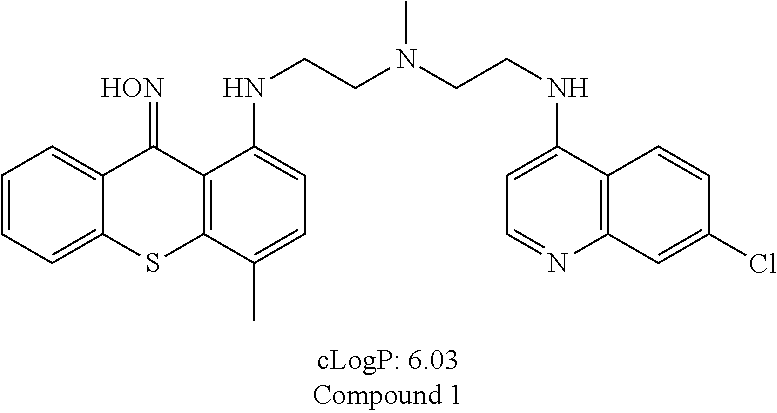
C1=CC=C2C(=C1)C(=[HON])C1=C(S2)C(C)=CC=C1NCCN(CCNC1=CC=NC2=C1C=CC(Cl)=C2)C
